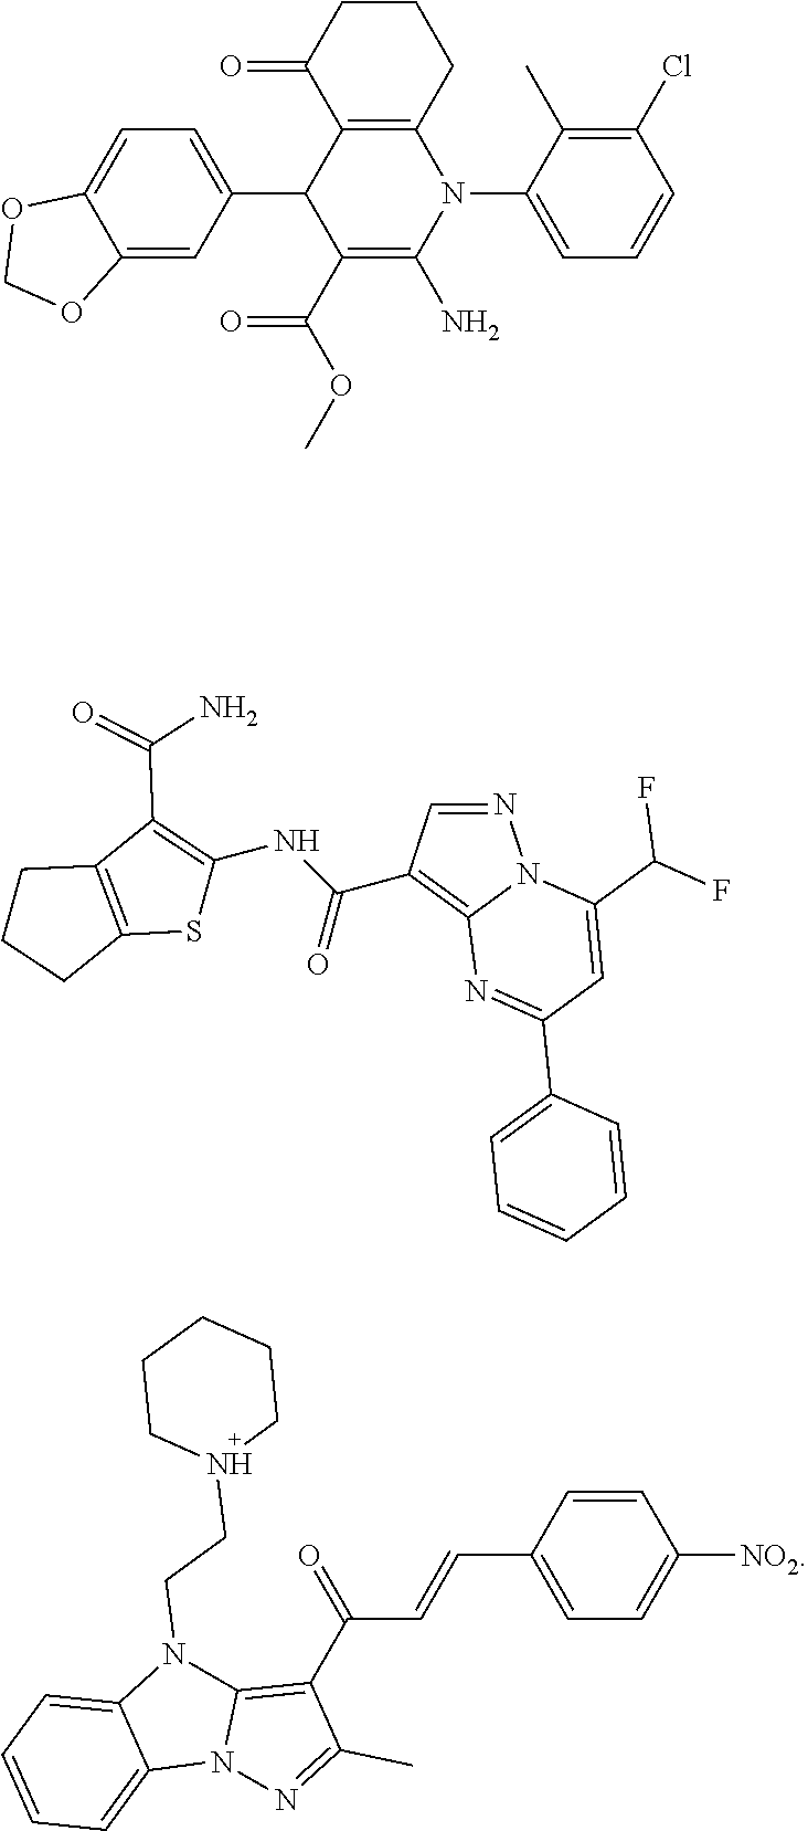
C12=CC(C3C(C(OC)=O)=C(N)N(C4=CC=CC(Cl)=C4C)C4=C3C(=O)CCC4)=CC=C1OCO2.N1=CC(C(NC2=C(C(N)=O)C3=C(S2)CCC3)=O)=C2N1C(C(F)F)=CC(C1=CC=CC=C1)=N2.C1=CC(C=CC(C2=C3N(N=C2C)C2=CC=CC=C2N3CCN2CCCCC2)=O)=CC=C1[NO2]
